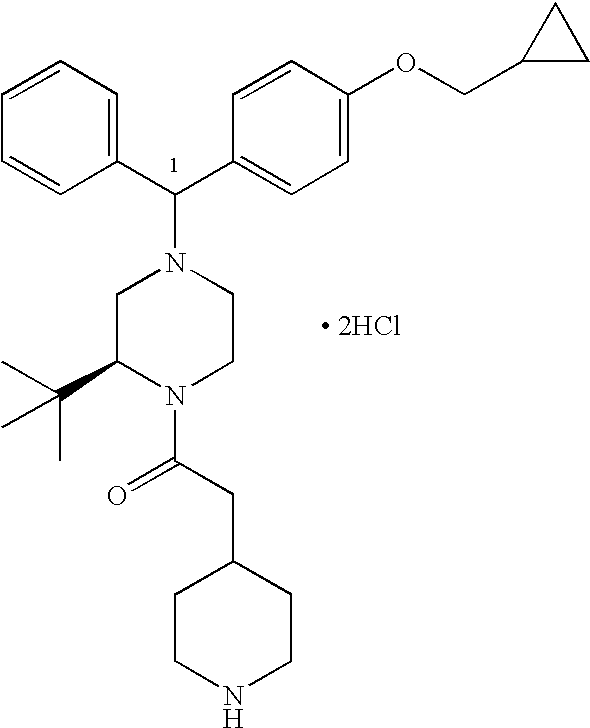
C(C1=CC=C(OCC2CC2)C=C1)(N1CC(C(C)(C)C)N(C(CC2CCNCC2)=O)CC1)C1=CC=CC=C1.[ 2HCl]
